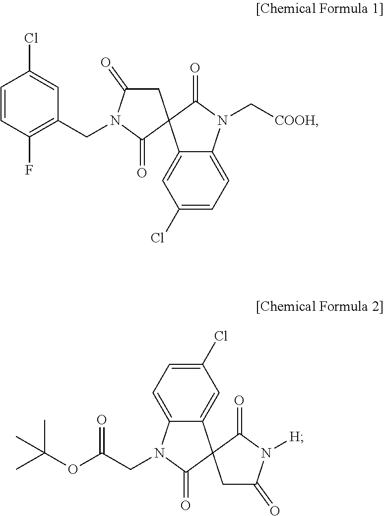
C1=CC(F)=C(CN2C(=O)CC3(C2=O)C2=CC(Cl)=CC=C2N(C[COOH])C3=O)C=C1Cl.[H]N1C(=O)CC2(C1=O)C1=CC(Cl)=CC=C1N(CC(=O)OC(C)(C)C)C2=O
